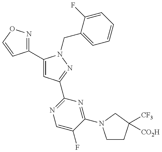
C1(C2=CC(C3=NC=C(F)C(N4CCC([CF3])([CO2H])C4)=N3)=NN2CC2=CC=CC=C2F)=NOC=C1
